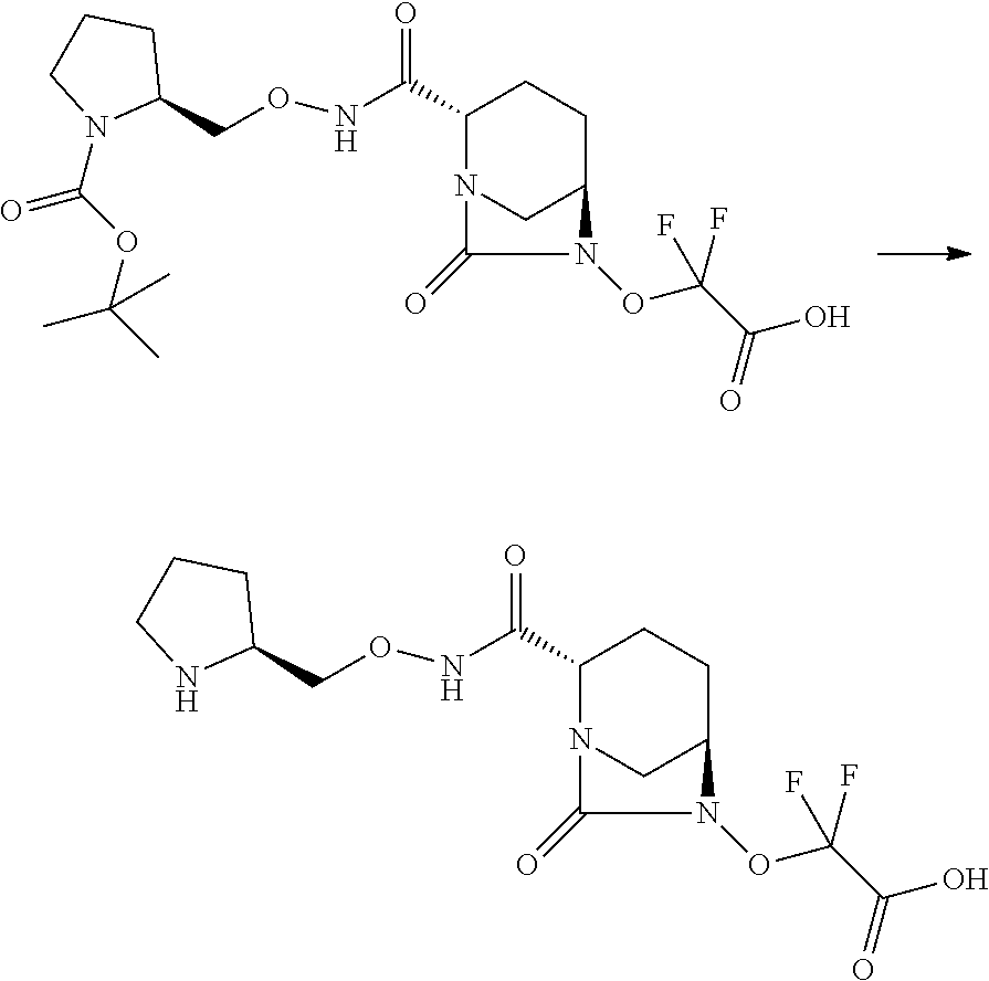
C1(C(NOCC2CCCN2C(OC(C)(C)C)=O)=O)N2CC(CC1)N(OC(F)(C(=O)O)F)C2=O.C1(C(NOCC2CCCN2)=O)N2CC(CC1)N(OC(F)(C(=O)O)F)C2=O
